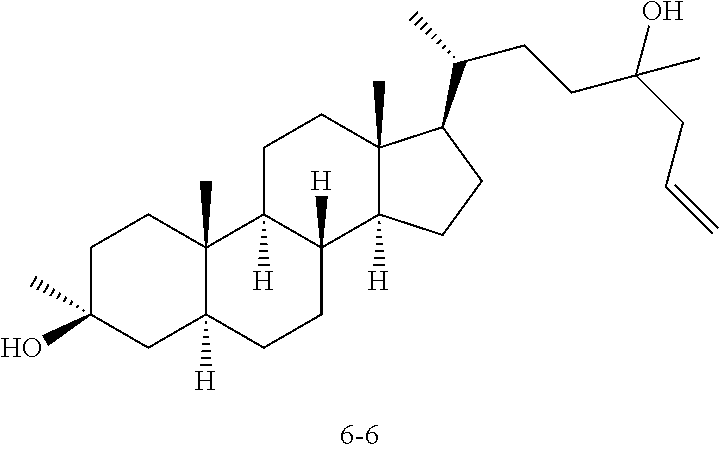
C1C(O)(C)CC2([H])C(C)(C1)C1([H])C([H])(CC2)C2([H])C(C)(CC1)C(C(CCC(CC=C)(C)O)C)CC2
